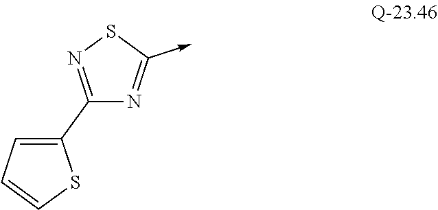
C1(C2=CC=CS2)=NSC(->C)=N1
